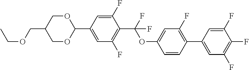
C1=CC(C2=CC(F)=C(F)C(F)=C2)=C(F)C=C1OC(C1=C(F)C=C(C2OCC(COCC)CO2)C=C1F)(F)F
